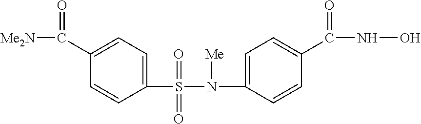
C1(S(N(C2=CC=C(C(NO)=O)C=C2)[Me])(=O)=O)=CC=C(C([Me2N])=O)C=C1
